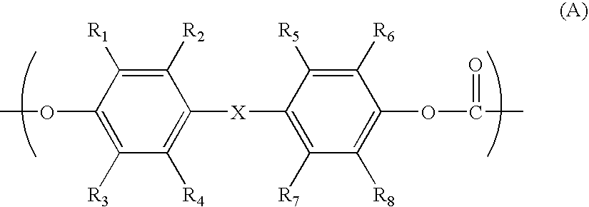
C1([R3])=C(OC)C([R1])=C([R2])C([X]C2=C([R7])C([R8])=C(OC(C)=O)C([R6])=C2[R5])=C1[R4]
